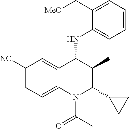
C1([NC])=CC=C2C(=C1)C(NC1=CC=CC=C1C[MeO])C(C)C(C1CC1)N2C(C)=O
